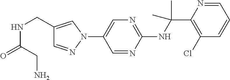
C1(NC(C2=C(Cl)C=CC=N2)(C)C)=NC=C(N2C=C(CNC(CN)=O)C=N2)C=N1
